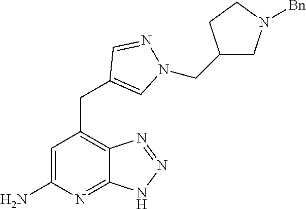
C1=C(N)N=C2C(=C1CC1=CN(CC3CN([Bn])CC3)N=C1)N=NN2
